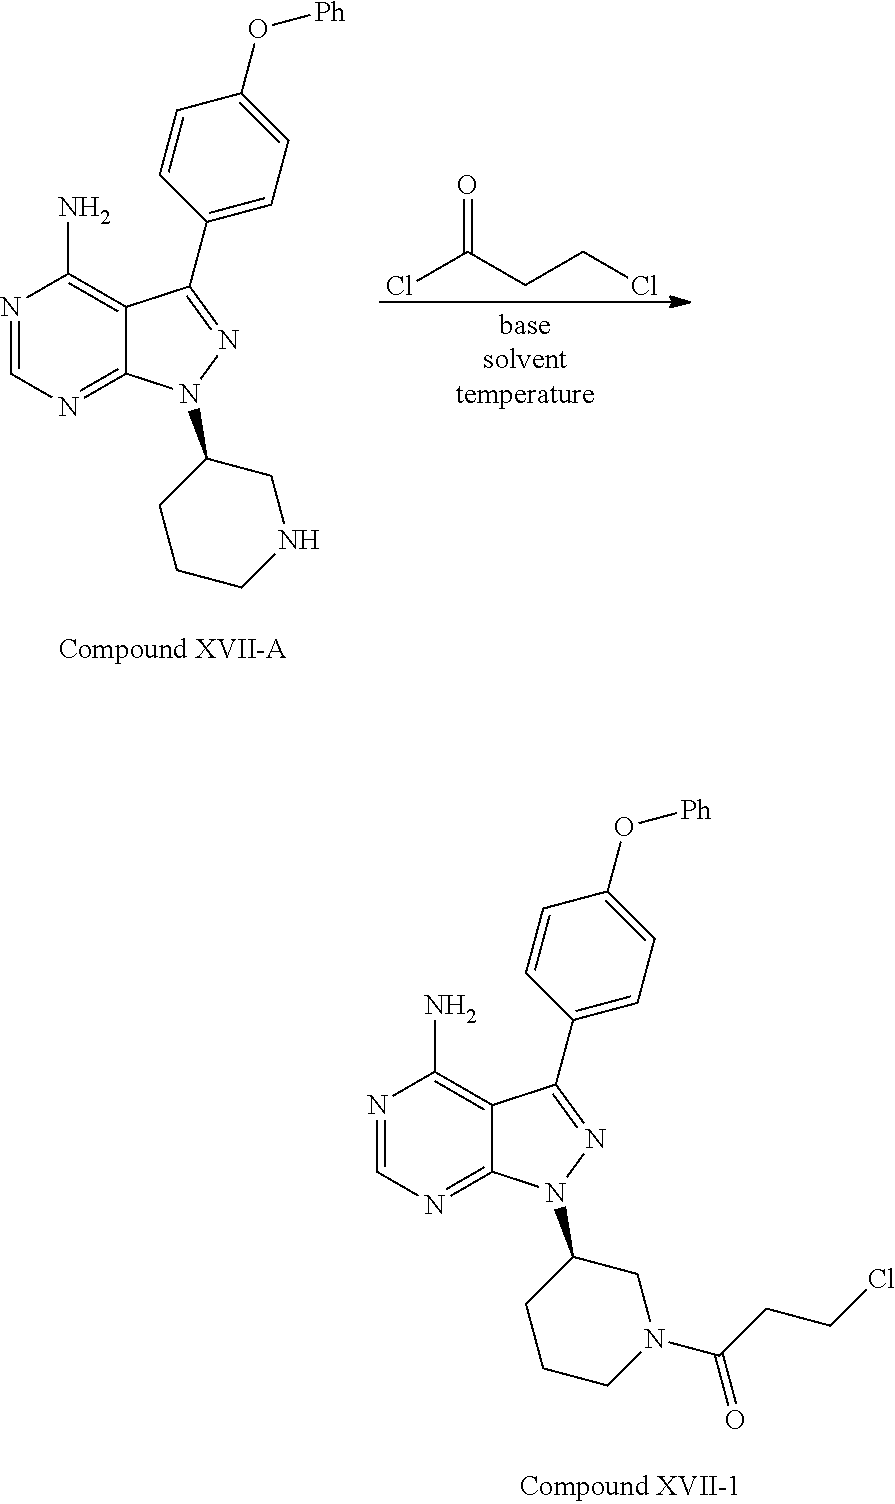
ClC(CCCl)=O.N1=CN=C2C(=C1N)C(C1=CC=C(O[Ph])C=C1)=NN2C1CCCNC1.N1=CN=C2C(=C1N)C(C1=CC=C(O[Ph])C=C1)=NN2C1CCCN(C(CCCl)=O)C1
